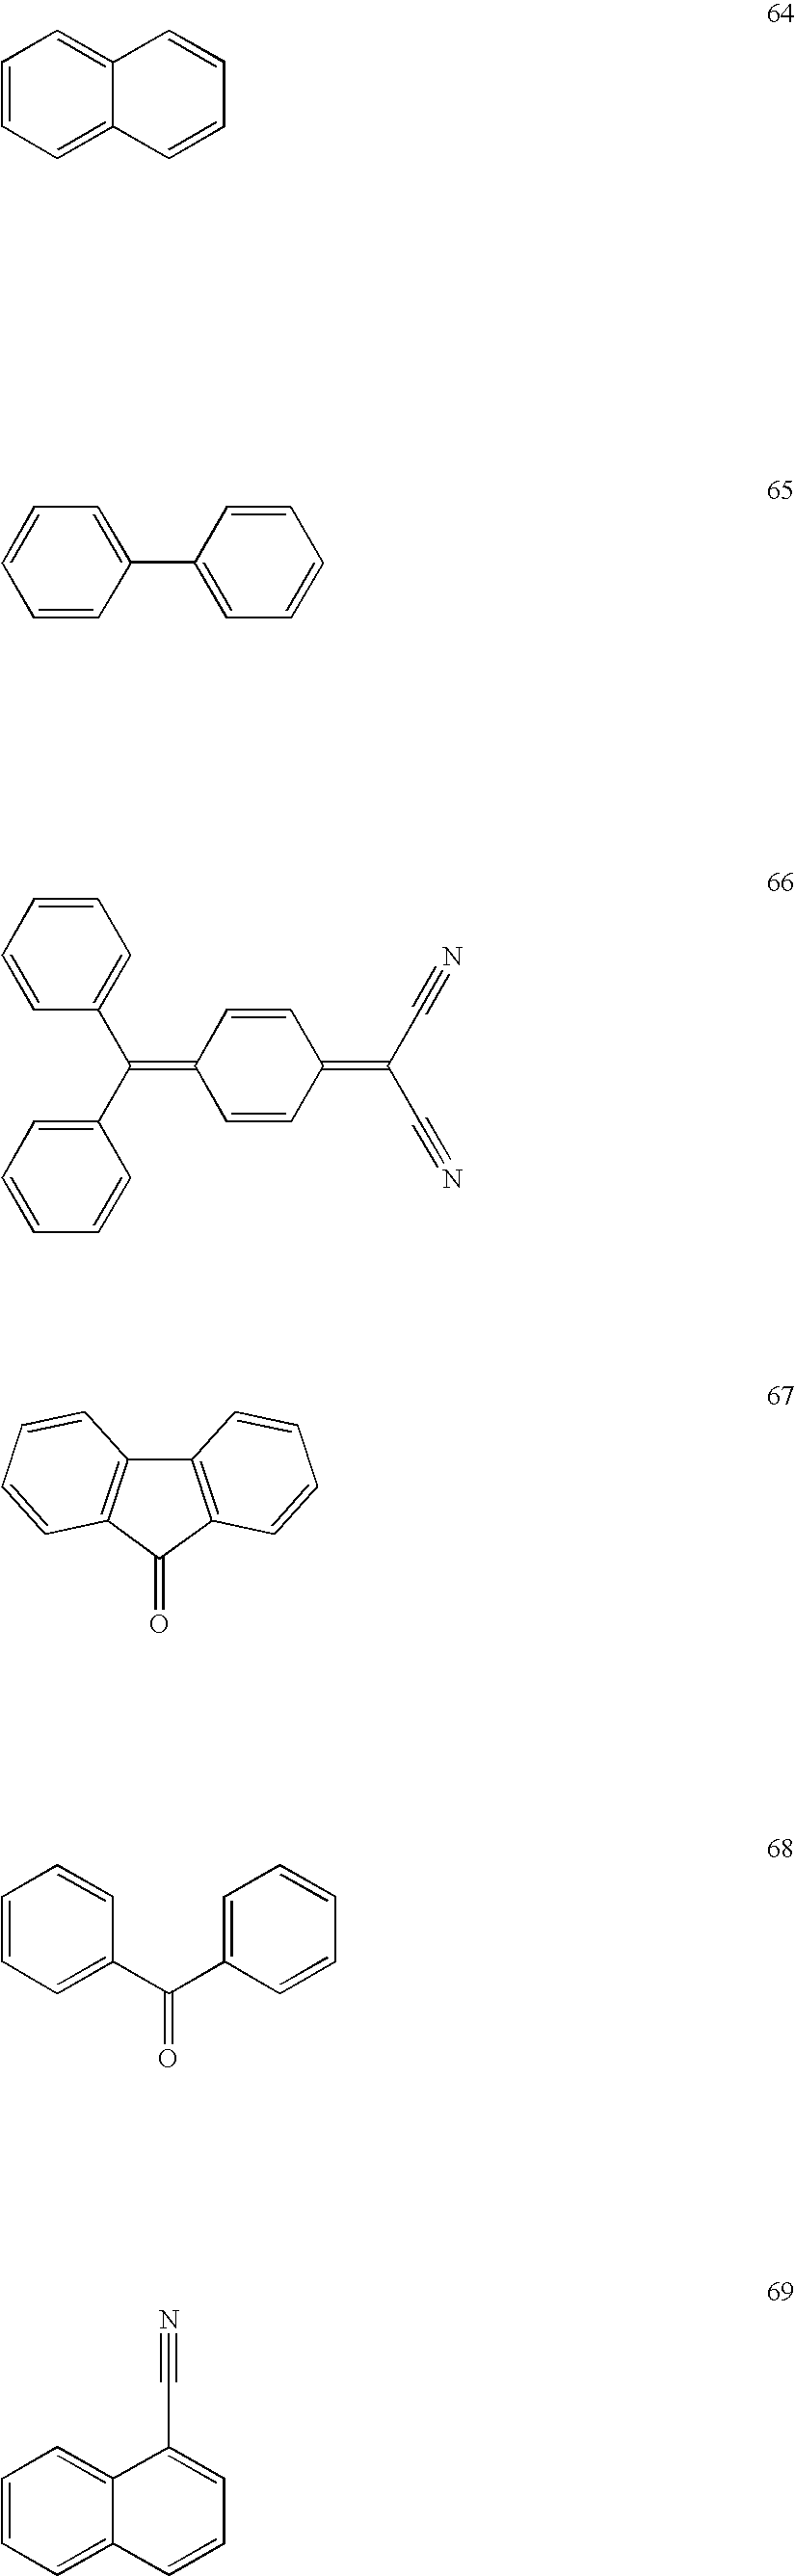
C1=CC=C2C(=C1)C(C#N)=CC=C2.C1=CC=CC(C2=CC=CC=C2)=C1.C1=CC=C2C(=C1)C=CC=C2.C(=C1C=CC(=C(C#N)C#N)C=C1)(C1=CC=CC=C1)C1=CC=CC=C1.C12=C(C(=O)C3=C1C=CC=C3)C=CC=C2.C1=CC=C(C(C2=CC=CC=C2)=O)C=C1
